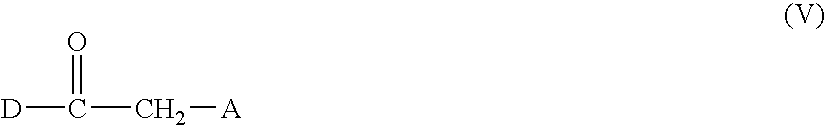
[D]C(C[A])=O
